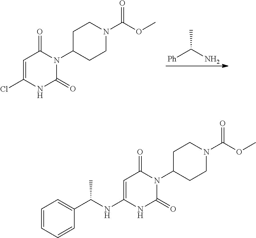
[Ph]C(N)C.C1=C(Cl)NC(=O)N(C2CCN(C(OC)=O)CC2)C1=O.C1=C(NC(C2=CC=CC=C2)C)NC(=O)N(C2CCN(C(OC)=O)CC2)C1=O
